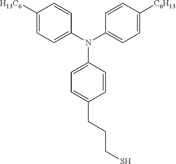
N(C1=CC=C([C6H13])C=C1)(C1=CC=C(CCCS)C=C1)C1=CC=C([H13C6])C=C1
